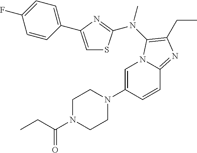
C1=C(N2CCN(C(CC)=O)CC2)C=CC2=NC(CC)=C(N(C)C3=NC(C4=CC=C(F)C=C4)=CS3)N12
